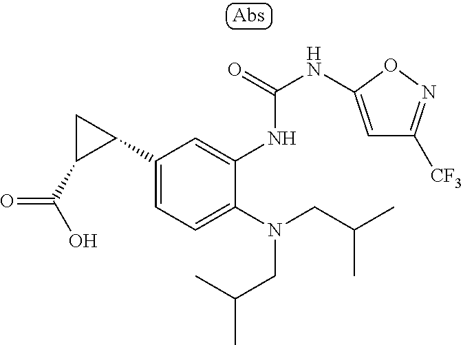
C1(C2CC2C(O)=O)=CC=C(N(CC(C)C)CC(C)C)C(NC(NC2=CC([CF3])=NO2)=O)=C1
